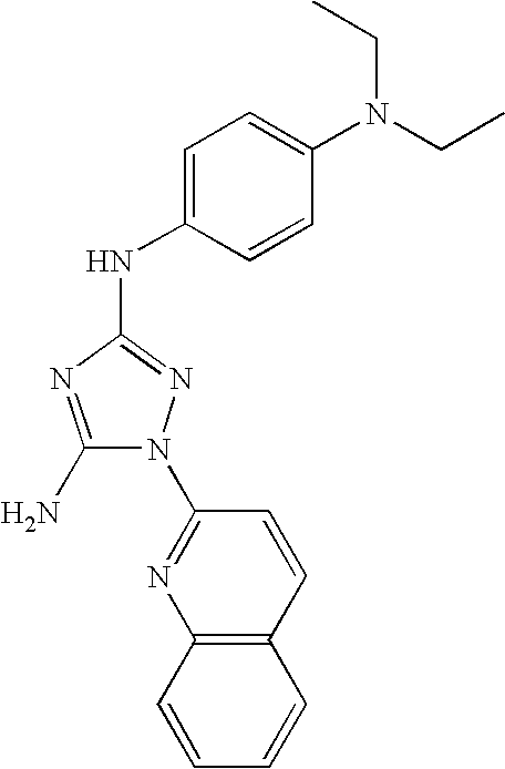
C1(N)=NC(NC2=CC=C(N(CC)CC)C=C2)=NN1C1=NC2=C(C=C1)C=CC=C2
